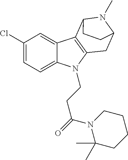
C1(Cl)=CC=C2C(=C1)C1=C(N2CCC(=O)N2C(C)(C)CCCC2)CC2N(C)C1CC2
